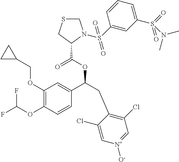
C1(OCC2CC2)=C(OC(F)F)C=CC(C(CC2=C(Cl)C=[N+]([O-])C=C2Cl)OC(=O)C2N(S(=O)(=O)C3=CC(S(=O)(=O)N(C)C)=CC=C3)CSC2)=C1
